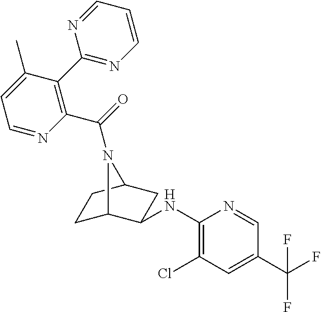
C1C2C(NC3=C(Cl)C=C(C(F)(F)F)C=N3)CC(C1)N2C(=O)C1=C(C2=NC=CC=N2)C(C)=CC=N1
